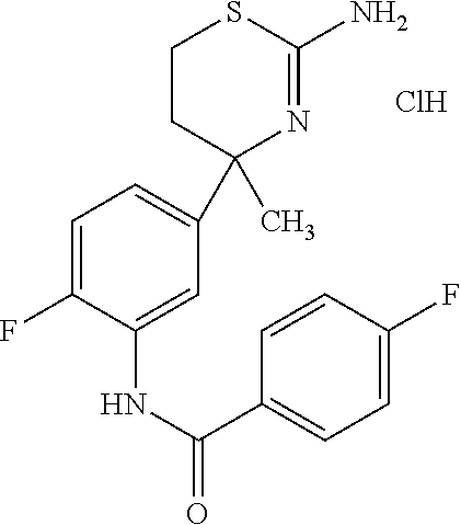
C1=C(F)C(NC(=O)C2=CC=C(F)C=C2)=CC(C2(C)N=C(N)SCC2)=C1.Cl
